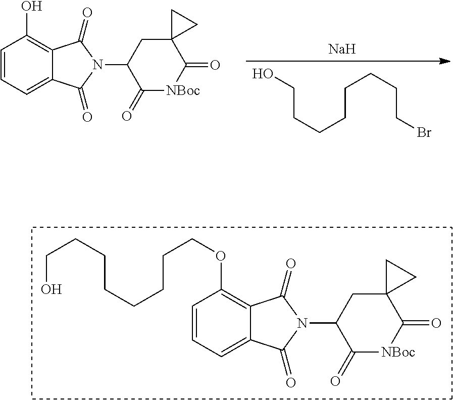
C1=C2C(=C(OCCCCCCCCO)C=C1)C(=O)N(C1C(=O)[NBoc]C(=O)C3(C1)CC3)C2=O.[Na].OCCCCCCCCBr.C1=C2C(=C(O)C=C1)C(=O)N(C1C(=O)[NBoc]C(=O)C3(C1)CC3)C2=O
